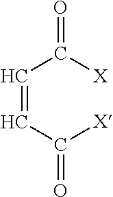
C(=CC([X])=O)C([X])=O
